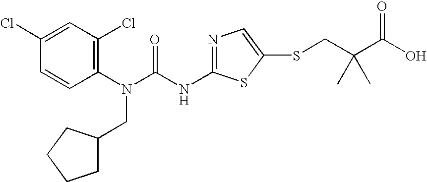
C1(Cl)=CC(Cl)=C(N(C(NC2=NC=C(SCC(C(O)=O)(C)C)S2)=O)CC2CCCC2)C=C1
